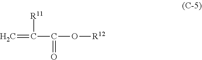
C=C(C(O[R12])=O)[R11]
